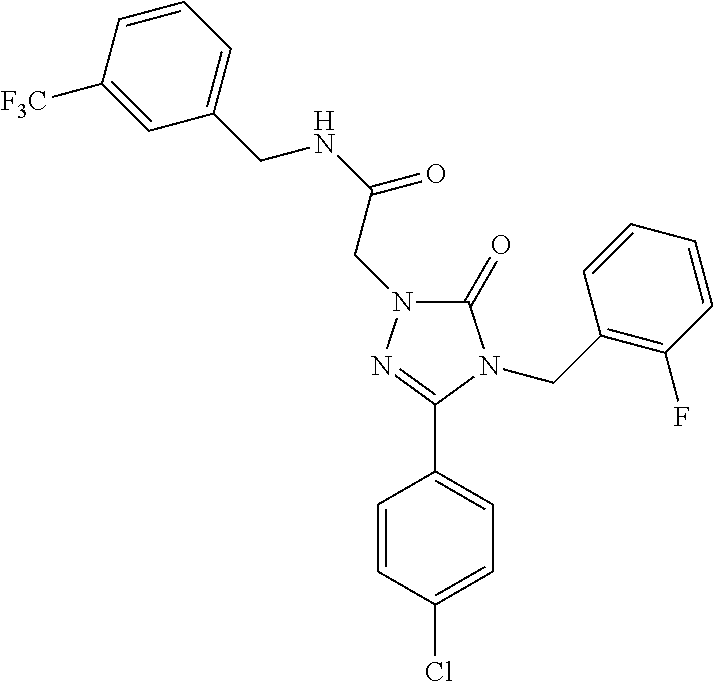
C(NC(=O)CN1C(=O)N(CC2=C(F)C=CC=C2)C(C2=CC=C(Cl)C=C2)=N1)C1=CC=CC([F3C])=C1
